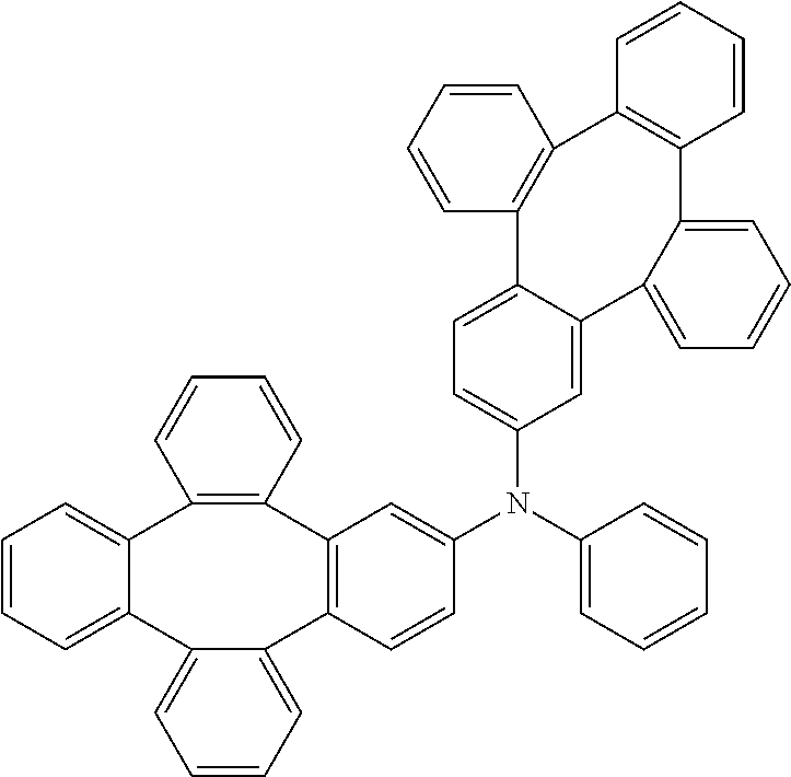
C1=CC=CC2=C1C1=C(C=CC(N(C3=CC=C4C(=C3)C3=CC=CC=C3C3=C(C=CC=C3)C3=C4C=CC=C3)C3=CC=CC=C3)=C1)C1=CC=CC=C1C1=CC=CC=C12
